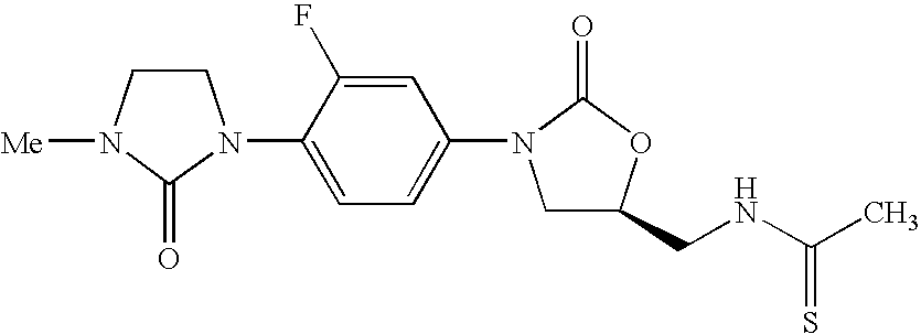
C1CN([Me])C(=O)N1C1=CC=C(N2CC(CNC(C)=S)OC2=O)C=C1F
